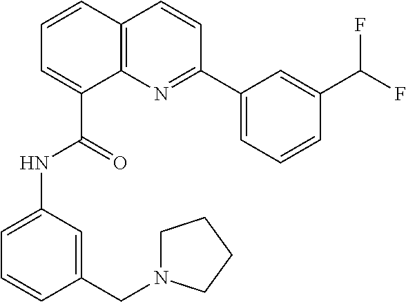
C1=CC2=C(C(C(=O)NC3=CC=CC(CN4CCCC4)=C3)=C1)N=C(C1=CC=CC(C(F)F)=C1)C=C2
